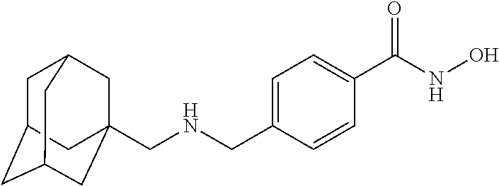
C1C2CC3CC(CNCC4=CC=C(C(NO)=O)C=C4)(CC1C3)C2
